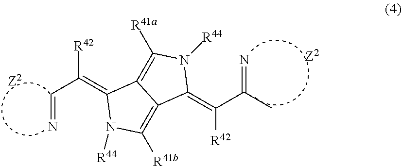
C(=C1N([R44])C([R41b])=C2C1=C([R41a])N([R44])C2=C(C(=N)C)[R42])([R42])C=N
